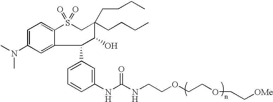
C1=CC(NC(NCCOCCOCC[OMe])=O)=CC(C2C(O)C(CCCC)(CCCC)CS(=O)(=O)C3=CC=C(N(C)C)C=C32)=C1
